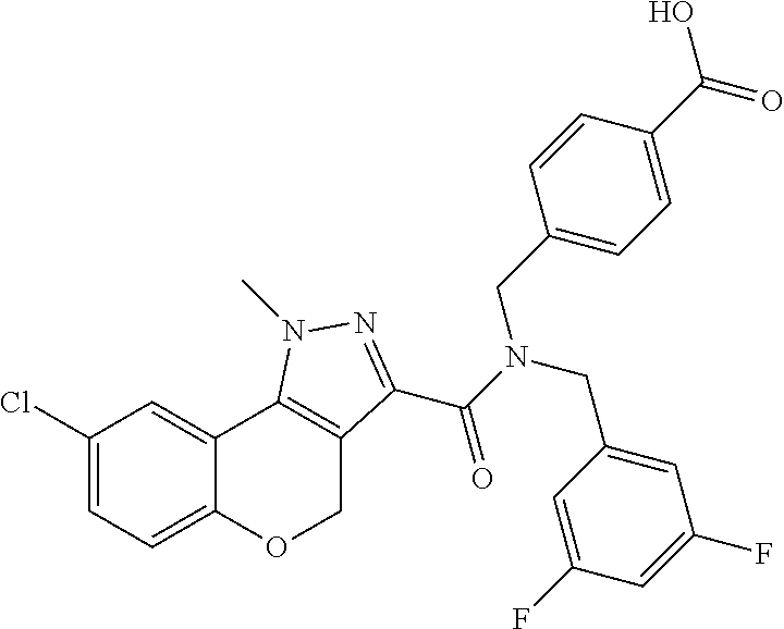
C1(Cl)=CC=C2C(=C1)C1=C(CO2)C(C(N(CC2=CC(F)=CC(F)=C2)CC2=CC=C(C(O)=O)C=C2)=O)=NN1C
